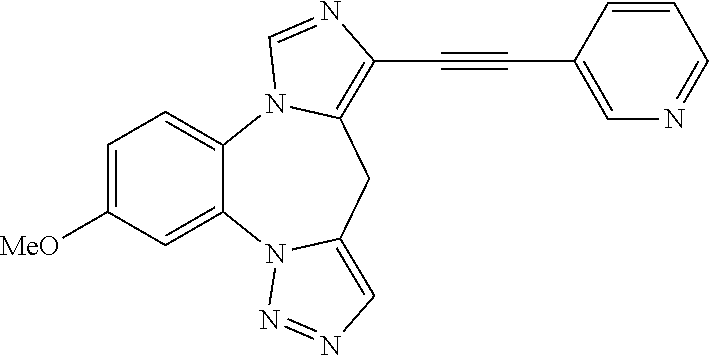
C1=C([MeO])C=C2C(=C1)N1C(=C(C#CC3=CN=CC=C3)N=C1)CC1=CN=NN21
